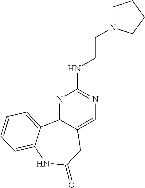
N1=C2C(=CN=C1NCCN1CCCC1)CC(=O)NC1=CC=CC=C21
